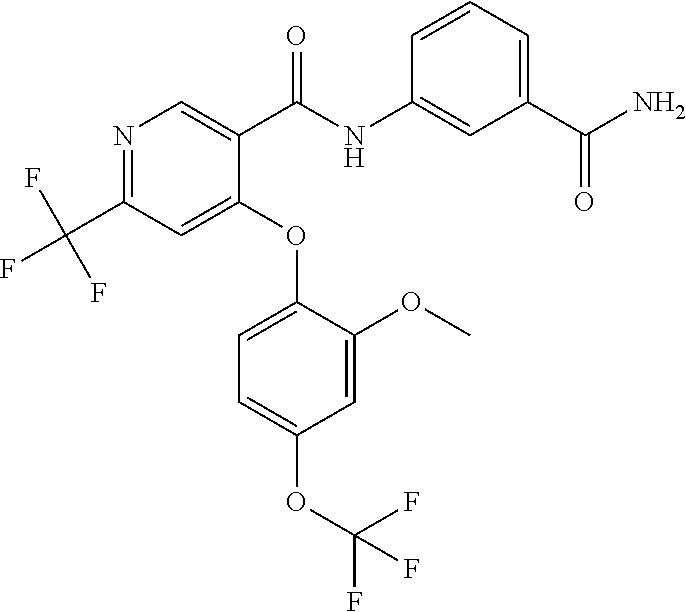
C1=C(OC2=CC(C(F)(F)F)=NC=C2C(=O)NC2=CC(C(=O)N)=CC=C2)C(OC)=CC(OC(F)(F)F)=C1
